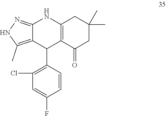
C12=NNC(C)=C1C(C1=C(Cl)C=C(F)C=C1)C1=C(N2)CC(C)(C)CC1=O
